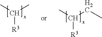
CC([R3])C.CC([R3])CC
